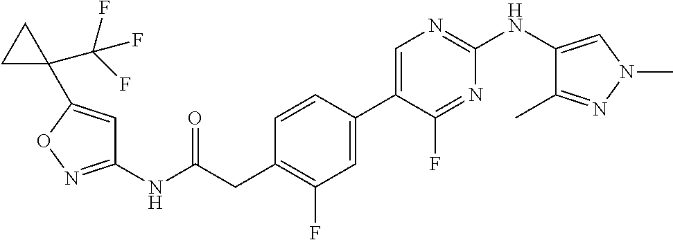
C1(NC(=O)CC2=C(F)C=C(C3=CN=C(NC4=CN(C)N=C4C)N=C3F)C=C2)=NOC(C2(C(F)(F)F)CC2)=C1
